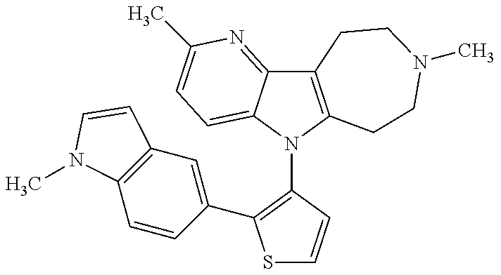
C12=C(N(C3=C(C4=CC5=C(C=C4)N(C)C=C5)SC=C3)C3=CC=C(C)N=C13)CCN(C)CC2
